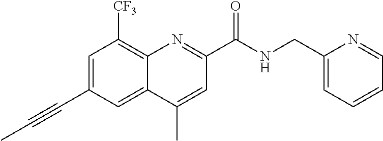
C1=C(C#CC)C=C2C(=C1[CF3])N=C(C(NCC1=CC=CC=N1)=O)C=C2C
